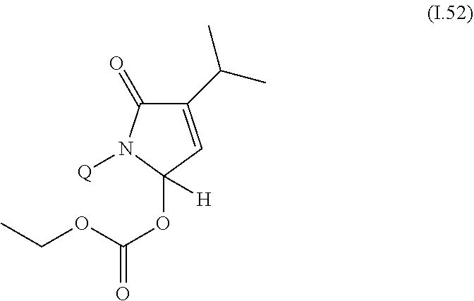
C1(=O)N([Q])C(OC(OCC)=O)([H])C=C1C(C)C
